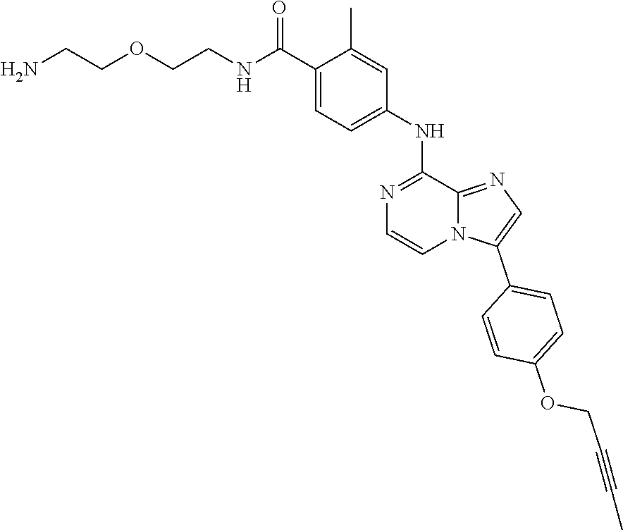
C1=C(C(NCCOCCN)=O)C(C)=CC(NC2=NC=CN3C2=NC=C3C2=CC=C(OCC#CC)C=C2)=C1
